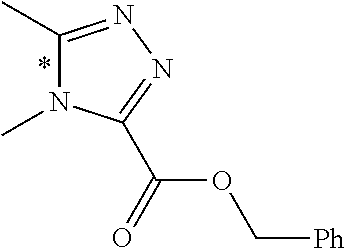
C1(C)=NN=C(C(=O)OC[Ph])N1C
